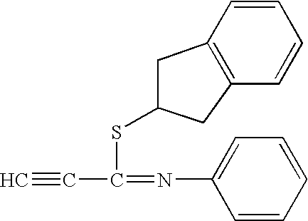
C#CC(=NC1=CC=CC=C1)SC1CC2=C(C1)C=CC=C2
